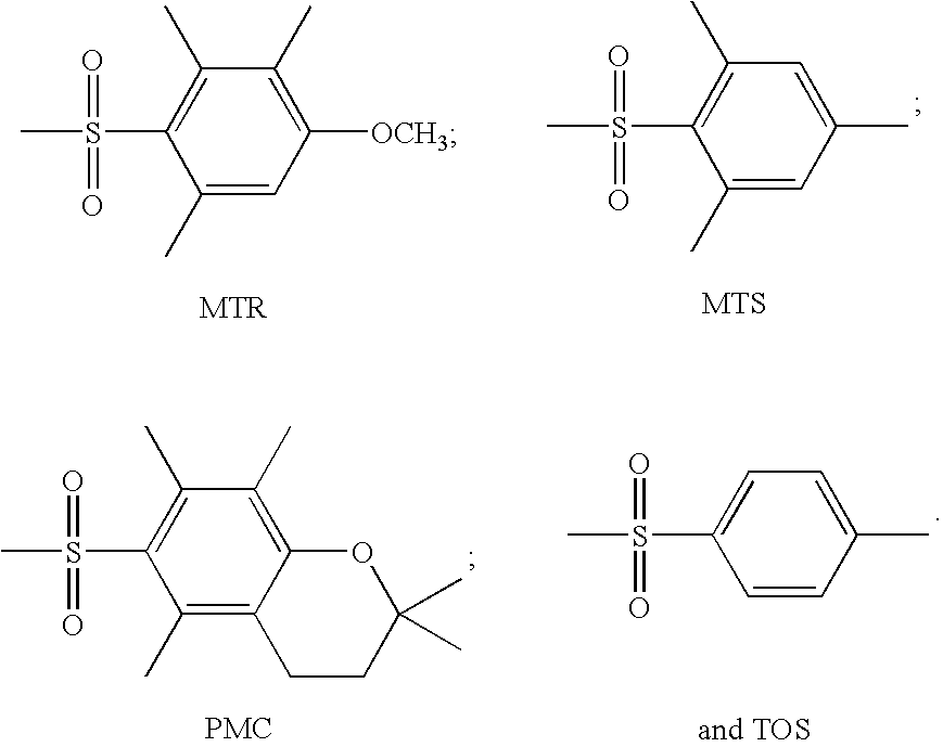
C1(C)=CC(C)=CC(C)=C1S(=O)(C)=O.C1(C)=CC([OCH3])=C(C)C(C)=C1S(=O)(C)=O.C1(C)=C2C(=C(C)C(C)=C1S(=O)(C)=O)OC(C)(C)CC2.C1=CC(C)=CC=C1S(=O)(C)=O
